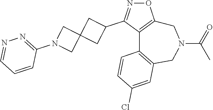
O1N=C(C2CC3(C2)CN(C2=NN=CC=C2)C3)C2=C1CN(C(=O)C)CC1=C2C=CC(Cl)=C1
